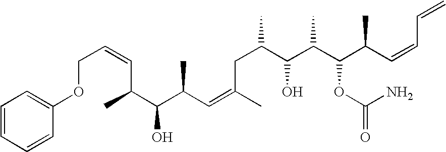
C1(OCC=CC(C(C(C=C(C)CC(C)C(C(C(C(C=CC=C)C)OC(=O)N)C)O)C)O)C)=CC=CC=C1
